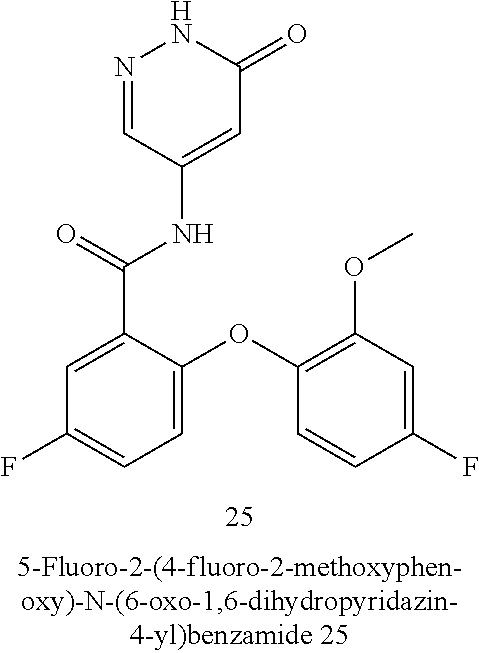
N1=CC(NC(C2=CC(F)=CC=C2OC2=C(OC)C=C(F)C=C2)=O)=CC(=O)N1
